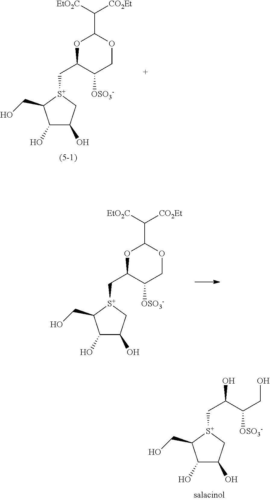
C1(O)C(O)C[S+](CC(C(CO)[OSO3-])O)C1CO.C1(O)C(O)C[S+](CC2C([OSO3-])COC(C([EtO2C])[CO2Et])O2)C1CO.C1(O)C(O)C[S+](CC2C([OSO3-])COC(C([EtO2C])[CO2Et])O2)C1CO
